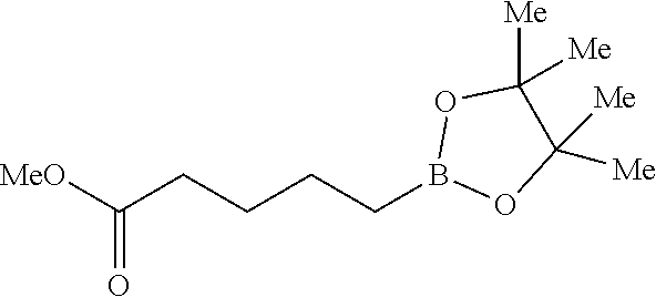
C(CCCCB1OC([Me])([Me])C([Me])([Me])O1)(=O)[MeO]
